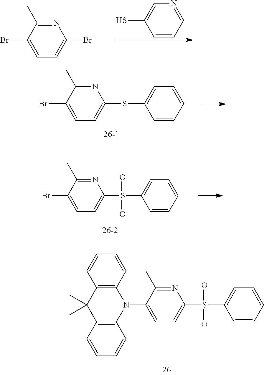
C1=CC=NC=C1S.BrC1=CC=C(Br)N=C1C.BrC1=CC=C(SC2=CC=CC=C2)N=C1C.BrC1=CC=C(S(C2=CC=CC=C2)(=O)=O)N=C1C.N1(C2=CC=C(S(C3=CC=CC=C3)(=O)=O)N=C2C)C2=C(C(C)(C)C3=C1C=CC=C3)C=CC=C2
